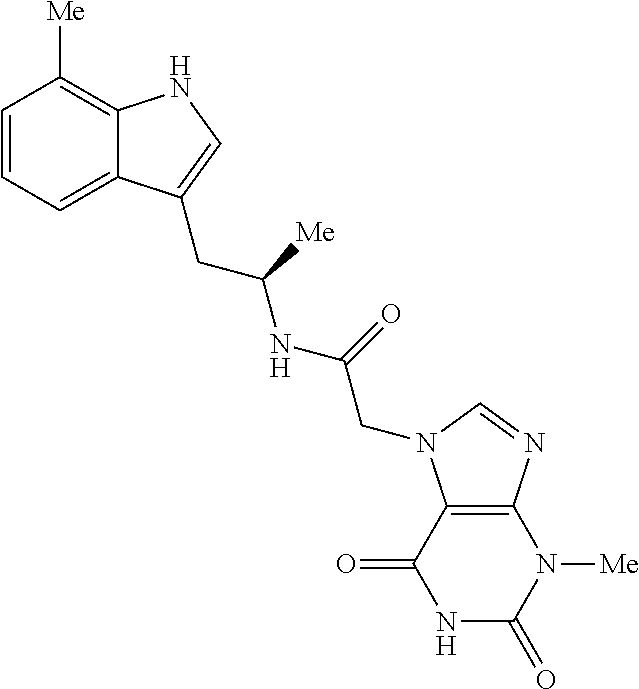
C1=CC=C2C(=C1[Me])NC=C2CC([Me])NC(=O)CN1C2=C(N=C1)N([Me])C(=O)NC2=O
